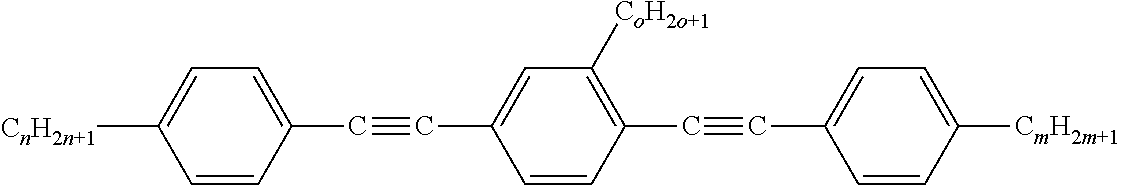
C1=CC(C#CC2=CC([CoH2o+1])=C(C#CC3=CC=C([CmH2m+1])C=C3)C=C2)=CC=C1[CnH2n+1]
